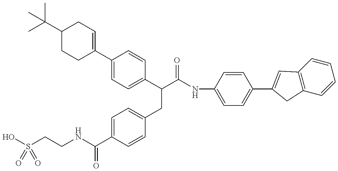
OS(CCNC(C1=CC=C(CC(C(NC2=CC=C(C3=CC4=C(C=CC=C4)C3)C=C2)=O)C2=CC=C(C3=CCC(C(C)(C)C)CC3)C=C2)C=C1)=O)(=O)=O
